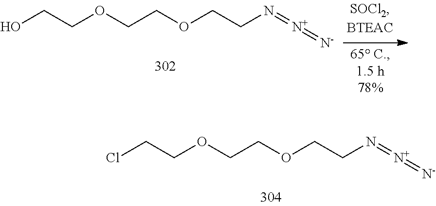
OCCOCCOCCN=[N+]=[N-].ClCCOCCOCCN=[N+]=[N-]
